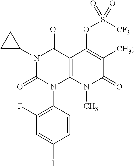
N1(C2CC2)C(=O)N(C2=C(F)C=C(I)C=C2)C2=C(C1=O)C(OS([CF3])(=O)=O)=C(C)C(=O)N2C
